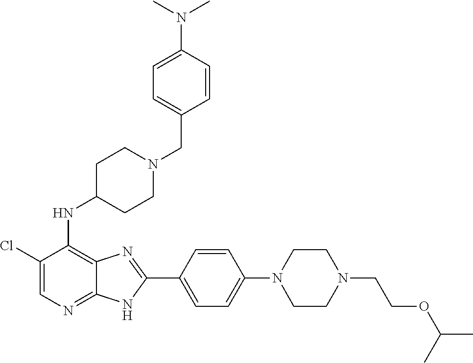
C1(Cl)=CN=C2C(=C1NC1CCN(CC3=CC=C(N(C)C)C=C3)CC1)N=C(C1=CC=C(N3CCN(CCOC(C)C)CC3)C=C1)N2
